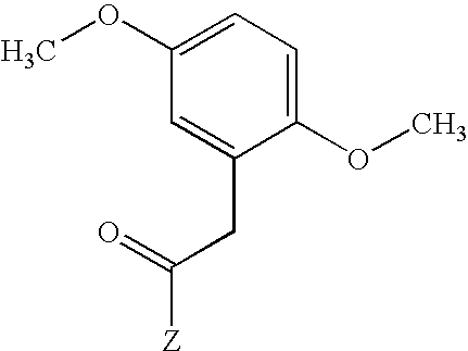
O=C(CC1=CC(OC)=CC=C1OC)[Z]
